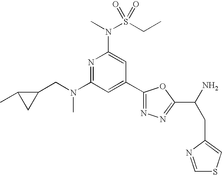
N1=C(N(CC2C(C)C2)C)C=C(C2=NN=C(C(N)CC3=CSC=N3)O2)C=C1N(S(CC)(=O)=O)C
